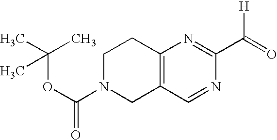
C12=C(C=NC(C(=O)[H])=N1)CN(C(=O)OC(C)(C)C)CC2
